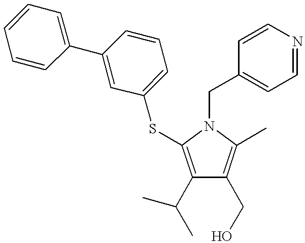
C1(C(C)C)=C(SC2=CC=CC(C3=CC=CC=C3)=C2)N(CC2=CC=NC=C2)C(C)=C1CO
